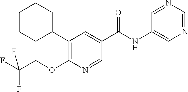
C1CCC(C2=C(OCC(F)(F)F)N=CC(C(=O)NC3=CN=CN=C3)=C2)CC1
